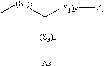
C[(S1)x]C([(S1)y][Z])[(S3)z][As]
